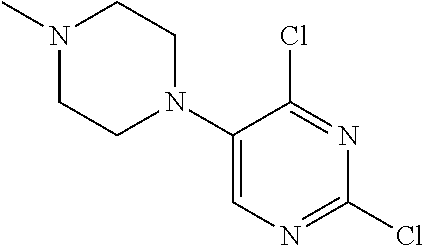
N1(C)CCN(C2=CN=C(Cl)N=C2Cl)CC1
